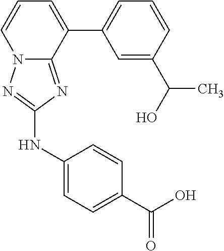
C12=NC(NC3=CC=C(C(O)=O)C=C3)=NN1C=CC=C2C1=CC=CC(C(O)C)=C1
